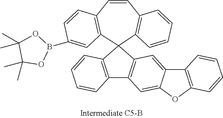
C12=CC3=C(C=C1OC1=C2C=CC=C1)C1=C(C32C3=C(C=CC4=C2C=C(B2OC(C)(C)C(C)(C)O2)C=C4)C=CC=C3)C=CC=C1
